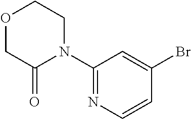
O1CC(=O)N(C2=NC=CC(Br)=C2)CC1
